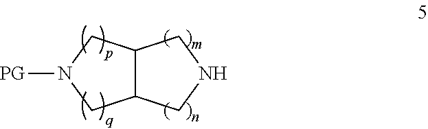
C12C(CNC1)CN([PG])C2
